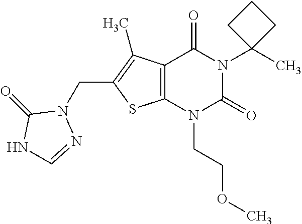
C12=C(N(CCOC)C(=O)N(C3(C)CCC3)C1=O)SC(CN1C(=O)NC=N1)=C2C
